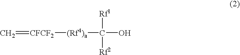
C=[CFCF2][(Rf4)a]C(O)([Rf1])[Rf2]
